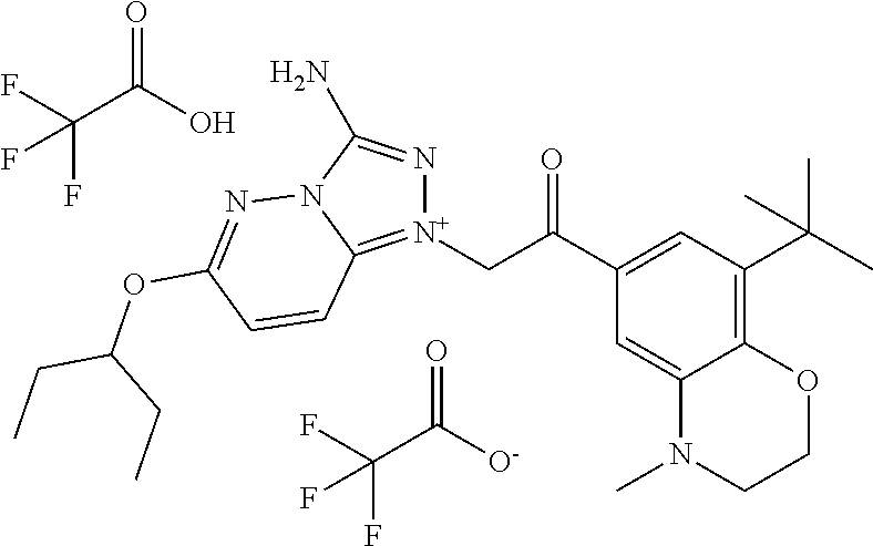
C(C([O-])=O)(F)(F)F.C(C(O)=O)(F)(F)F.[N+]1(CC(=O)C2=CC(C(C)(C)C)=C3C(=C2)N(C)CCO3)=C2N(C(N)=N1)N=C(OC(CC)CC)C=C2
